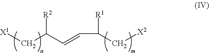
[X1]CC(C=CC([R1])C[X2])[R2]
